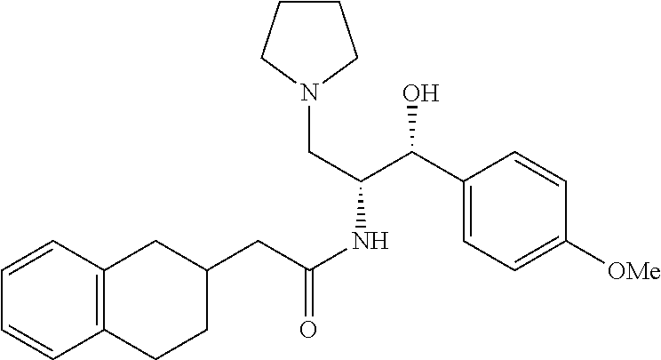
C1(C(O)C(CN2CCCC2)NC(CC2CC3=C(CC2)C=CC=C3)=O)=CC=C([OMe])C=C1
